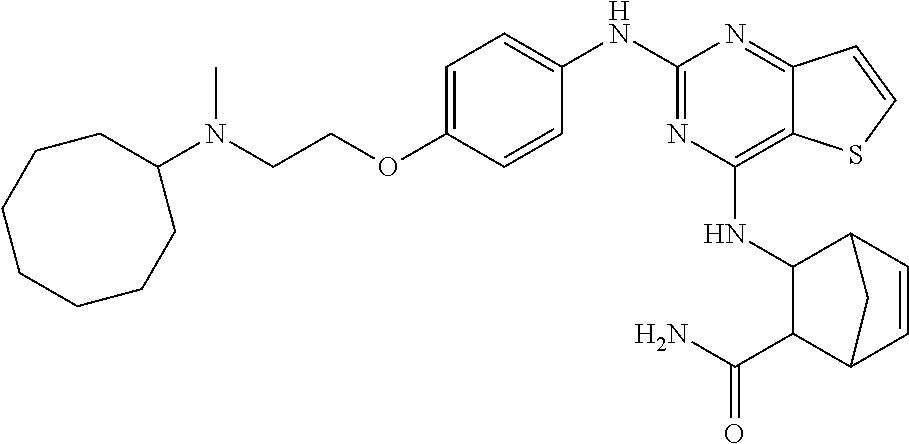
C1=C(OCCN(C2CCCCCCC2)C)C=CC(NC2=NC(NC3C(C(N)=O)C4C=CC3C4)=C3C(=N2)C=CS3)=C1
